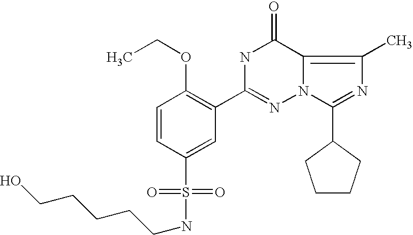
C(CCCCO)NS(C1=CC(C2=NN3C(=C(C)N=C3C3CCCC3)C(=O)N2)=C(OCC)C=C1)(=O)=O
